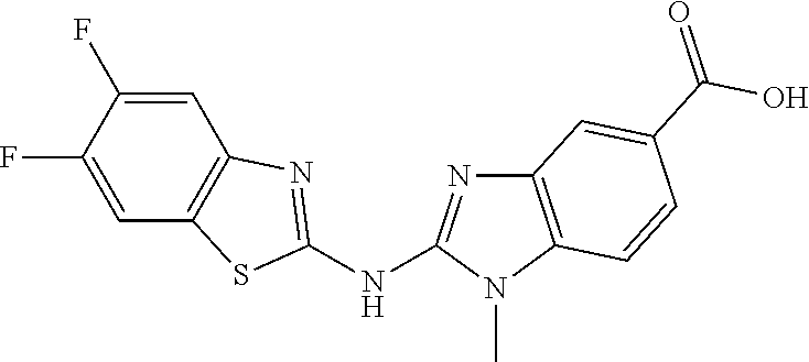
C1(F)=CC2=C(C=C1F)N=C(NC1=NC3=C(N1C)C=CC(C(O)=O)=C3)S2
